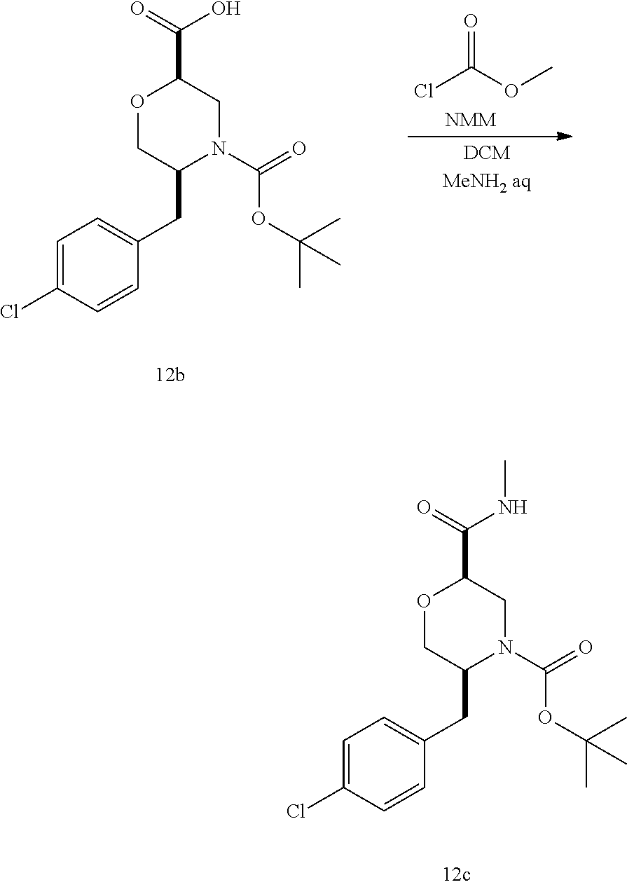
ClC(OC)=O.O1CC(CC2=CC=C(Cl)C=C2)N(C(=O)OC(C)(C)C)CC1C(=O)O.O1CC(CC2=CC=C(Cl)C=C2)N(C(=O)OC(C)(C)C)CC1C(=O)NC
